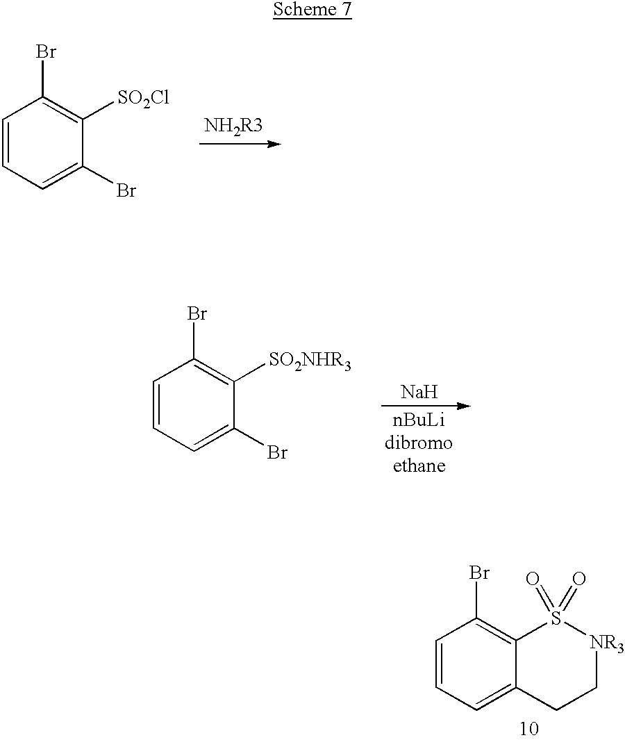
C1=CC=C(Br)C([SO2Cl])=C1Br.C1=CC=C(Br)C([SO2NHR3])=C1Br.[Na].C1=CC=C2C(=C1Br)S(=O)(=O)[NR3]CC2
